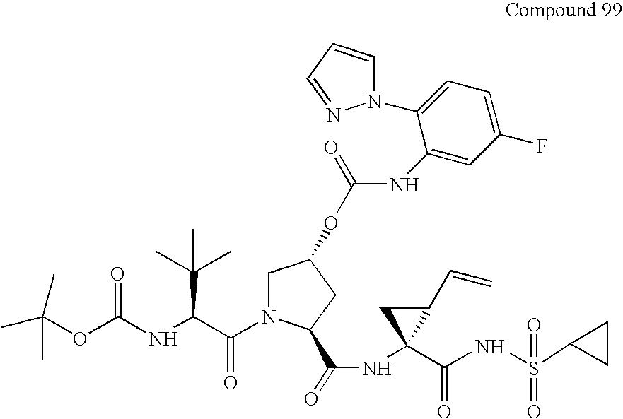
CC(OC(NC(C(N1CC(OC(NC2=CC(F)=CC=C2N2C=CC=N2)=O)CC1C(=O)NC1(C(=O)NS(=O)(C2CC2)=O)C(C=C)C1)=O)C(C)(C)C)=O)(C)C
